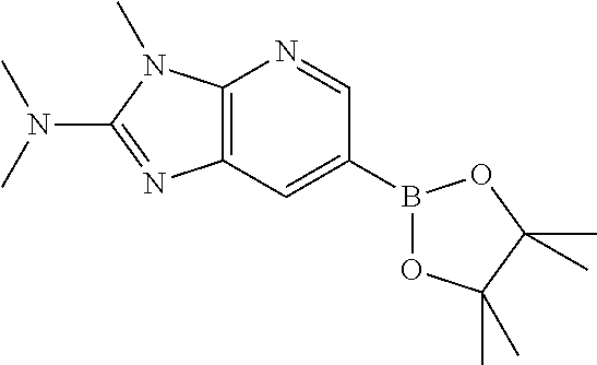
C12=C(C=C(B3OC(C)(C)C(C)(C)O3)C=N1)N=C(N(C)C)N2C
